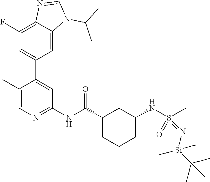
C1=C2C(=C(F)C=C1C1=CC(NC(C3CCCC(NS(=O)(C)=N[Si](C)(C(C)(C)C)C)C3)=O)=NC=C1C)N=CN2C(C)C
